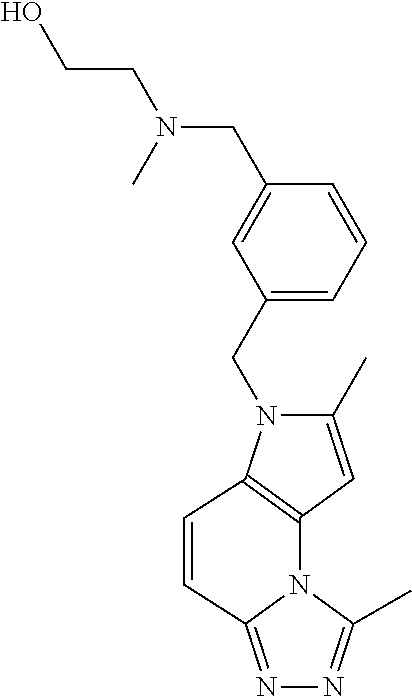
C1(C)=CC2=C(N1CC1=CC=CC(CN(CCO)C)=C1)C=CC1=NN=C(C)N12
